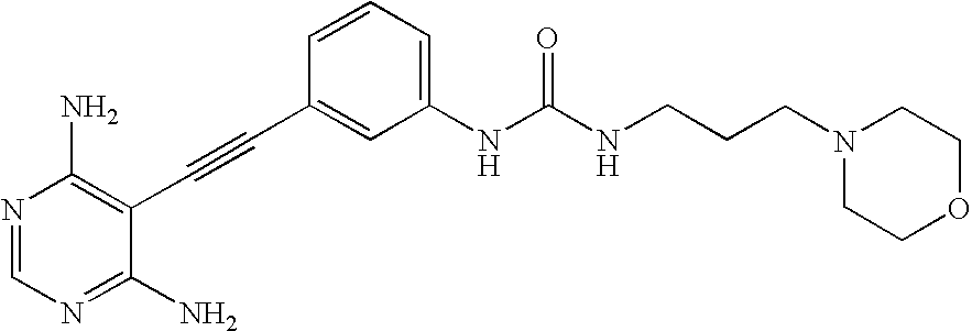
N1=CN=C(N)C(C#CC2=CC(NC(NCCCN3CCOCC3)=O)=CC=C2)=C1N
